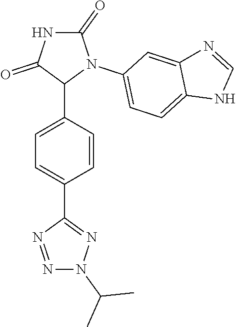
C1=C(C2N(C3=CC=C4C(=C3)N=CN4)C(=O)NC2=O)C=CC(C2=NN(C(C)C)N=N2)=C1
